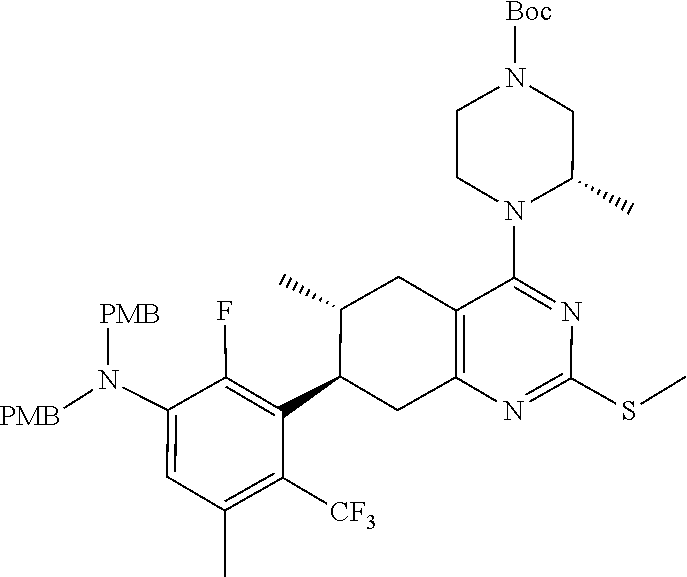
N(C1=CC(C)=C([CF3])C(C2CC3=C(C(N4C(C)CN([Boc])CC4)=NC(SC)=N3)CC2C)=C1F)([PMB])[PMB]
